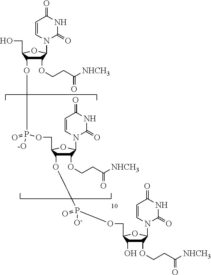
C1=CN(C2C(OCCC(=O)[NHCH3])C(OP(=O)([-O])OCC3C(OP(=O)([O-])OCC4C(O)C(OCCC(=O)[NHCH3])C(N5C=CC(=O)NC5=O)O4)C(OCCC(=O)[NHCH3])C(N4C=CC(=O)NC4=O)O3)C(CO)O2)C(=O)NC1=O
